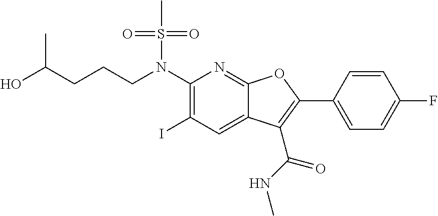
C1(N(CCCC(O)C)S(C)(=O)=O)=C(I)C=C2C(=N1)OC(C1=CC=C(F)C=C1)=C2C(NC)=O
